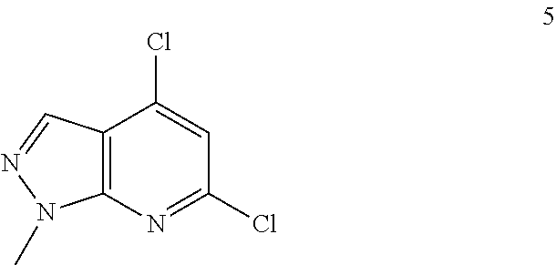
C12=C(N=C(Cl)C=C1Cl)N(C)N=C2
